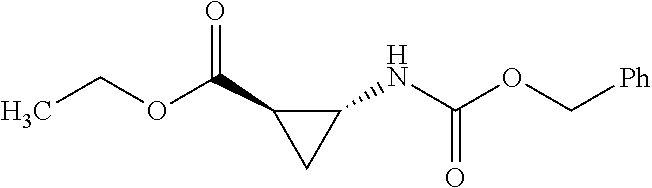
O(C(C1CC1NC(OC[Ph])=O)=O)CC
